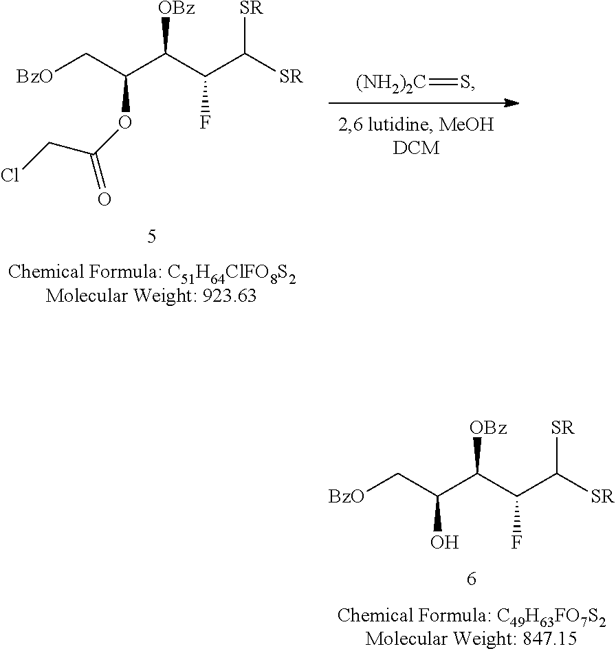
[BzO]CC(C(C(C([SR])[SR])F)[OBz])O.[BzO]CC(C(C(C([SR])[SR])F)[OBz])OC(=O)CCl.[(NH2)2C]=S
